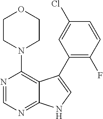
C12=NC=NC(N3CCOCC3)=C1C(C1=C(F)C=CC(Cl)=C1)=CN2
